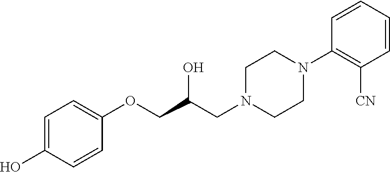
C1=C(O)C=CC(OCC(CN2CCN(C3=C([CN])C=CC=C3)CC2)O)=C1
